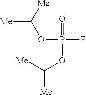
O(P(=O)(F)OC([Me])[Me])C([Me])[Me]
